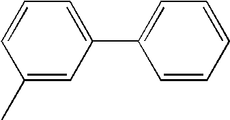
C1=CC(C)=CC(C2=CC=CC=C2)=C1
